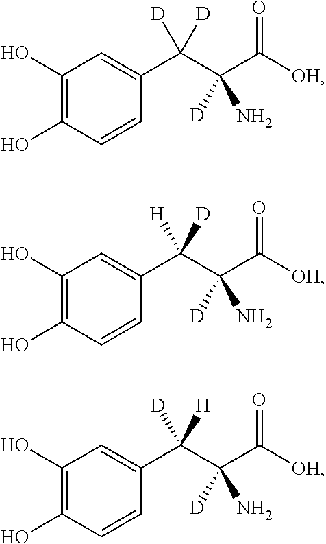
C1(O)=C(O)C=CC(C(C(C([OH])=O)([D])N)([D])[D])=C1.C1(O)=C(O)C=CC(C(C(C([OH])=O)([D])N)([H])[D])=C1.C1(O)=C(O)C=CC(C(C(C([OH])=O)([D])N)([D])[H])=C1
